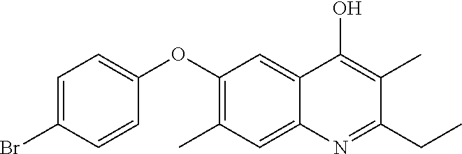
CC1=C(OC2=CC=C(Br)C=C2)C=C2C(=C1)N=C(CC)C(C)=C2O
